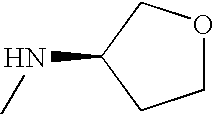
C1OCC(NC)C1
